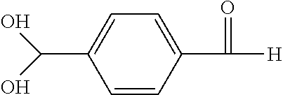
OC(O)C1=CC=C(C(=O)[H])C=C1
